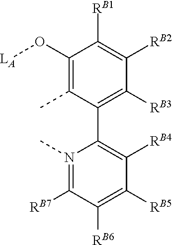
O(C1=C(C)C(C2=C([RB4])C([RB5])=C([RB6])C([RB7])=N2C)=C([RB3])C([RB2])=C1[RB1])[LA]
